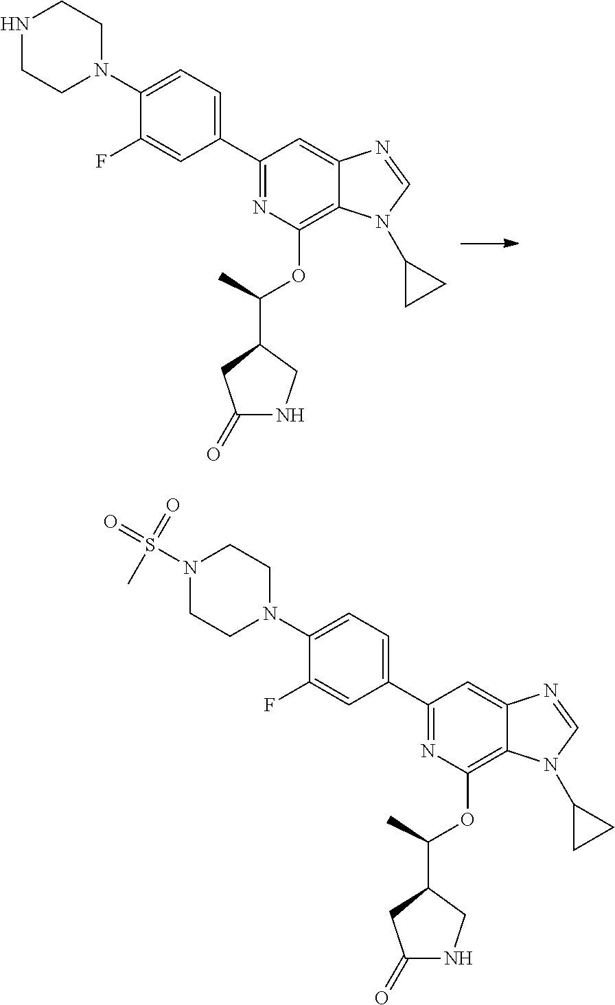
C1(N2CCN(S(=O)(=O)C)CC2)=CC=C(C2=NC(OC(C)C3CNC(=O)C3)=C3C(=C2)N=CN3C2CC2)C=C1F.C1(N2CCNCC2)=CC=C(C2=NC(OC(C)C3CNC(=O)C3)=C3C(=C2)N=CN3C2CC2)C=C1F
